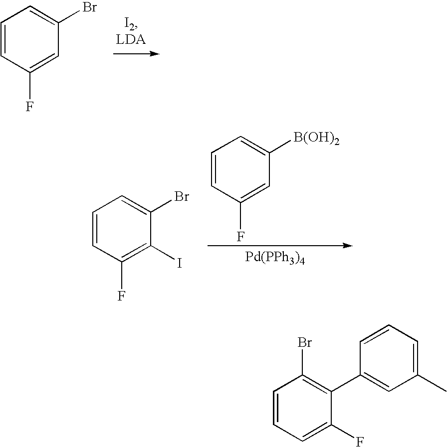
C1=CC(F)=CC(Br)=C1.C1=CC(F)=CC([B(OH)2])=C1.[Pd(PPh3)4].C1=CC(F)=C(I)C(Br)=C1.C1=CC=C(F)C(C2=CC(C)=CC=C2)=C1Br
